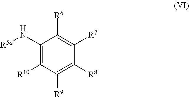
C1(N[R5a])=C([R10])C([R9])=C([R8])C([R7])=C1[R6]
